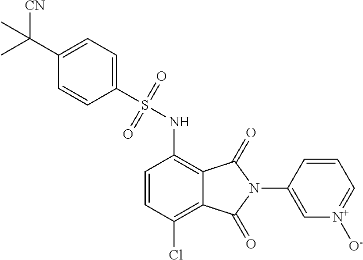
C1(N2C(=O)C3=C(NS(=O)(=O)C4=CC=C(C([CN])(C)C)C=C4)C=CC(Cl)=C3C2=O)=C[N+]([O-])=CC=C1
